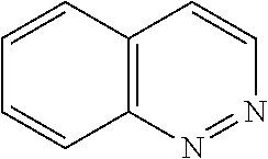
C1=CC2=C(C=C1)N=NC=C2
